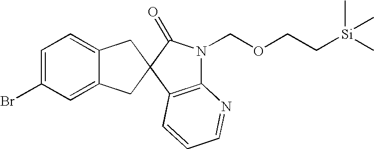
C1=C(Br)C=C2C(=C1)CC1(C2)C2=C(N(COCC[Si](C)(C)C)C1=O)N=CC=C2
